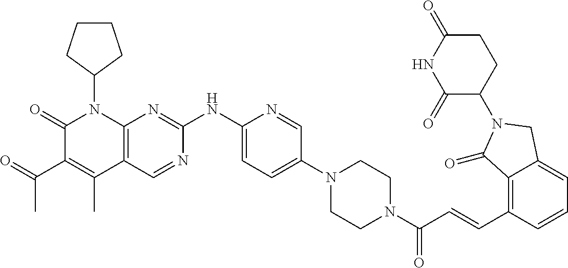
C1(=O)C(C(C)=O)=C(C)C2=C(N1C1CCCC1)N=C(NC1=CC=C(N3CCN(C(C=CC4=C5C(=CC=C4)CN(C4CCC(=O)NC4=O)C5=O)=O)CC3)C=N1)N=C2
